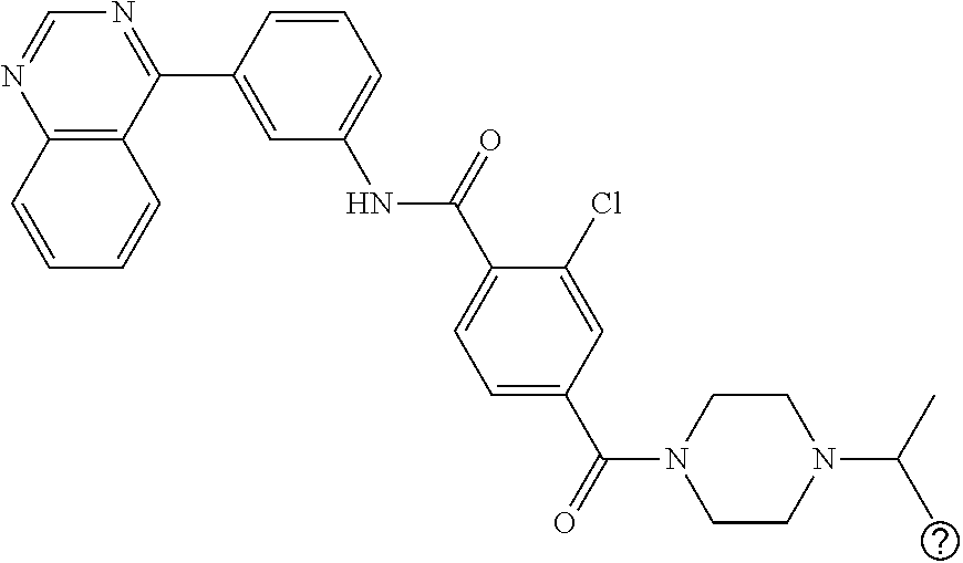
C12=C(C(C3=CC(NC(C4=CC=C(C(=O)N5CCN(C(C)C)CC5)C=C4Cl)=O)=CC=C3)=NC=N1)C=CC=C2
